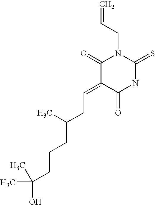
O=C1C(=CCC(CCCC(O)(C)C)C)C(=O)N(CC=C)C(=S)N1
